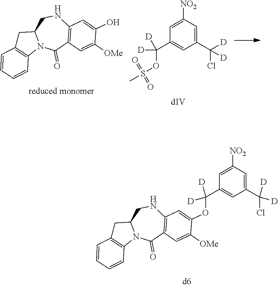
C1=C([NO2])C=C(C([D])(Cl)[D])C=C1C([D])([D])OC1=CC2=C(C(=O)N3C(CN2)CC2=C3C=CC=C2)C=C1[OMe].N1CC2N(C(=O)C3=C1C=C(O)C([OMe])=C3)C1=C(C2)C=CC=C1.C1=C([NO2])C=C(C([D])(Cl)[D])C=C1C([D])(OS(=O)(C)=O)[D]
